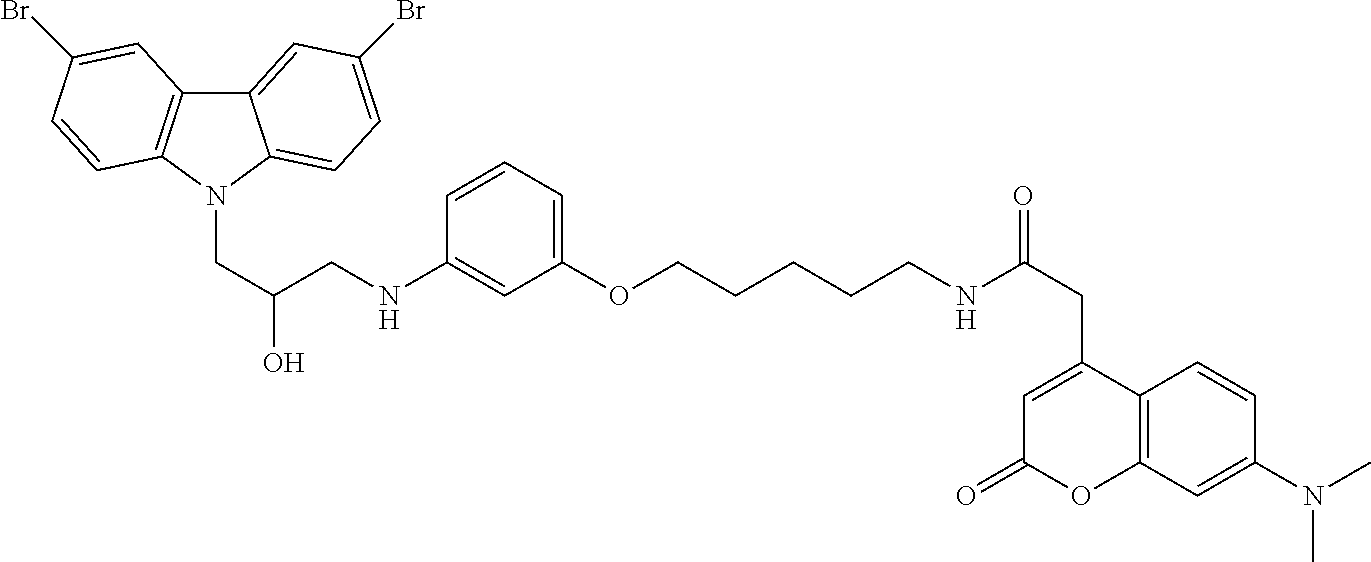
C12=CC(Br)=CC=C1N(CC(O)CNC1=CC(OCCCCCNC(CC3=CC(=O)OC4=C3C=CC(N(C)C)=C4)=O)=CC=C1)C1=C2C=C(Br)C=C1
